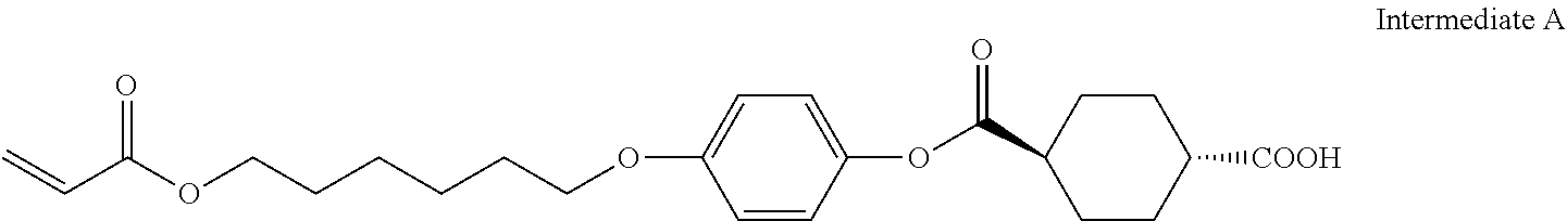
C(C(OCCCCCCOC1=CC=C(OC(C2CCC([COOH])CC2)=O)C=C1)=O)=C
